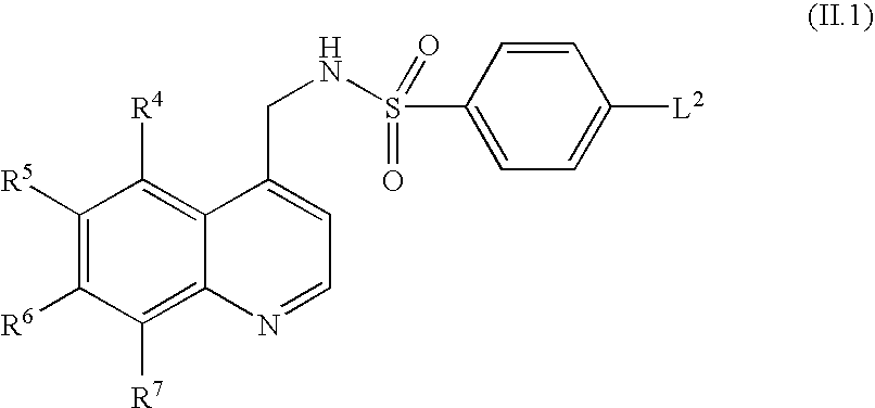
C1([R5])=C([R6])C([R7])=C2C(=C1[R4])C(CNS(=O)(C1=CC=C([L2])C=C1)=O)=CC=N2
